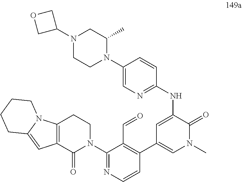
N(C1=CC(C2=C(C=O)C(N3CCC4=C(C3=O)C=C3N4CCCC3)=NC=C2)=CN(C)C1=O)C1=NC=C(N2C(C)CN(C3COC3)CC2)C=C1
